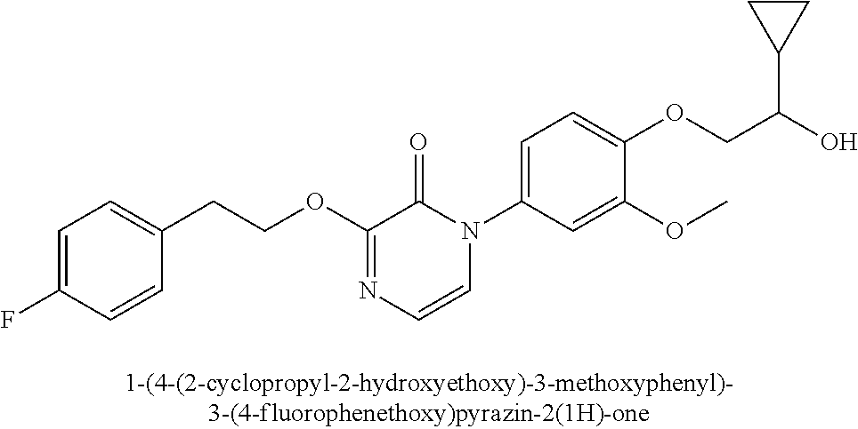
C1=C(F)C=CC(CCOC2=NC=CN(C3=CC=C(OCC(O)C4CC4)C(OC)=C3)C2=O)=C1
